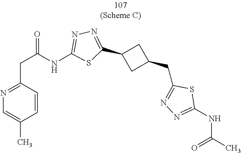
C1(C2=NN=C(NC(CC3=NC=C(C)C=C3)=O)S2)CC(CC2=NN=C(NC(=O)C)S2)C1
